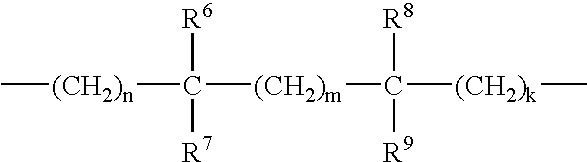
C[(CH2)n]C([(CH2)m]C([(CH2)k]C)([R8])[R9])([R6])[R7]
